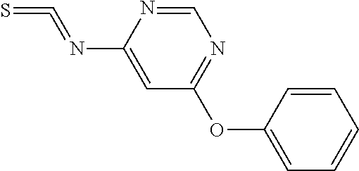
N(C1=CC(OC2=CC=CC=C2)=NC=N1)=C=S
